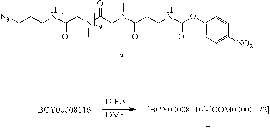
[N3]CCCNC(CN(C(CN(C(CCNC(OC1=CC=C([NO2])C=C1)=O)=O)C)=O)C)=O.[DMF]
